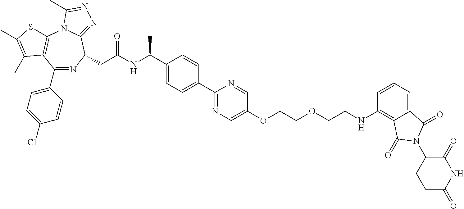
C1(C2=CC=C(Cl)C=C2)=NC(CC(NC(C)C2=CC=C(C3=NC=C(OCCOCCNC4=C5C(=CC=C4)C(=O)N(C4CCC(=O)NC4=O)C5=O)C=N3)C=C2)=O)C2=NN=C(C)N2C2=C1C(C)=C(C)S2
